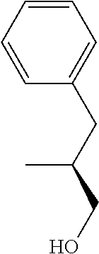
C1=CC(CC(C)CO)=CC=C1
